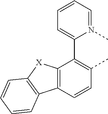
C12=C(C=CC(C)=C1C1=CC=CC=N1C)C1=C([X]2)C=CC=C1
